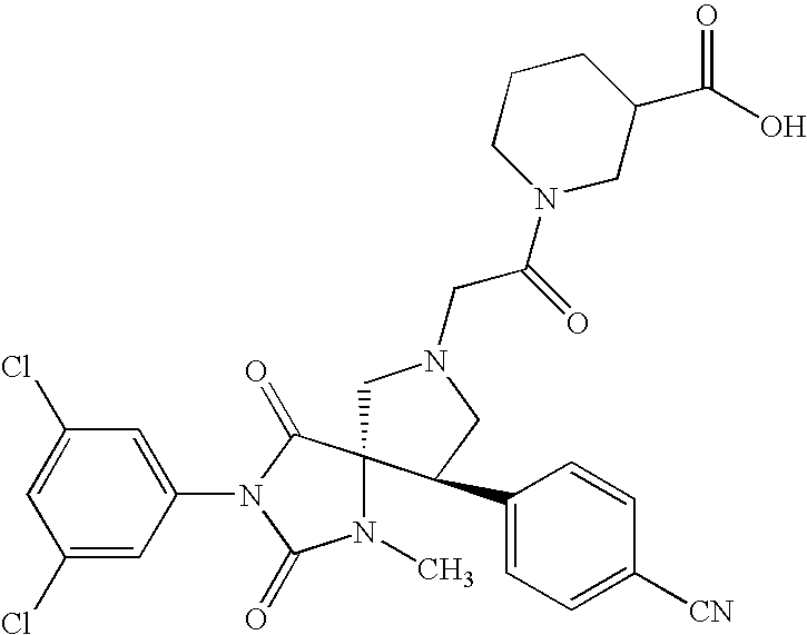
C1=C(Cl)C=C(N2C(=O)C3(N(C)C2=O)CN(CC(N2CC(C(O)=O)CCC2)=O)CC3C2=CC=C([CN])C=C2)C=C1Cl
